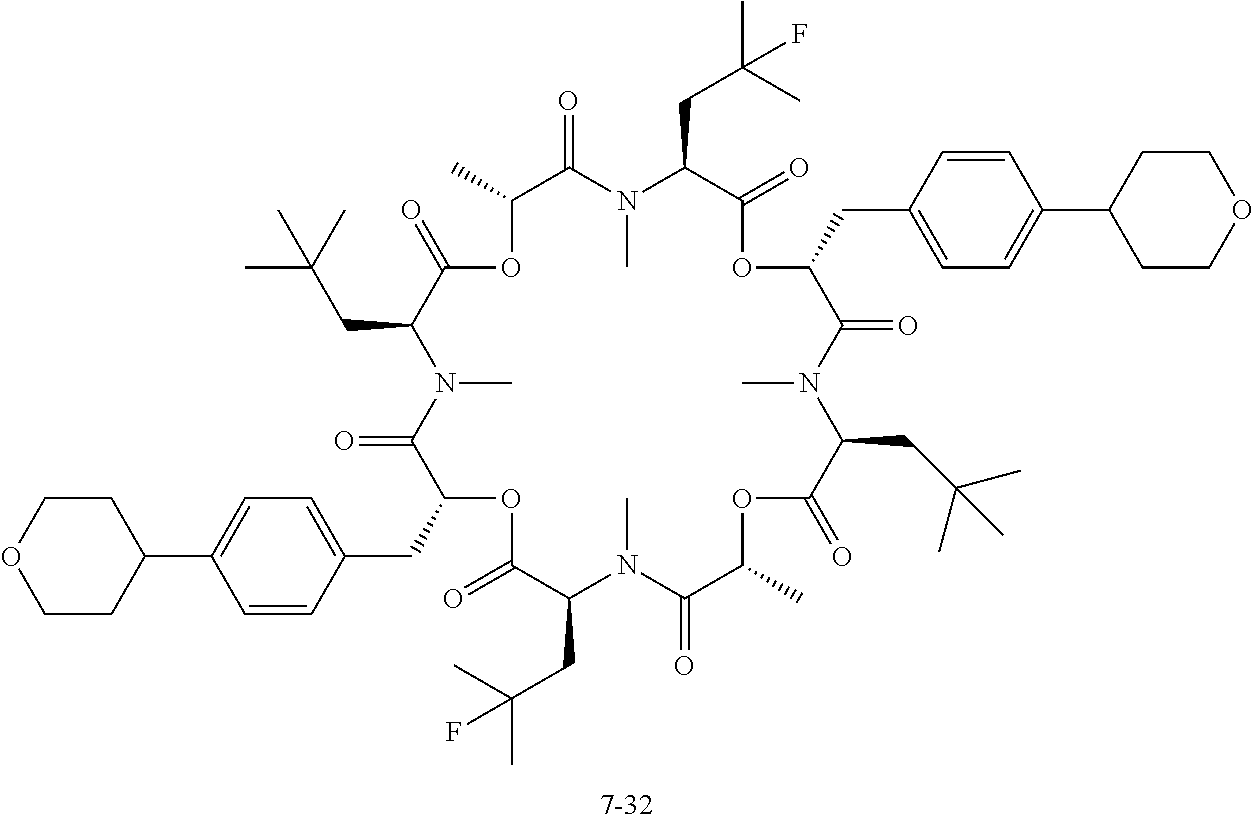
N1(C)C(=O)C(CC2=CC=C(C3CCOCC3)C=C2)OC(=O)C(CC(C)(C)F)N(C)C(=O)C(C)OC(=O)C(CC(C)(C)C)N(C)C(=O)C(CC2=CC=C(C3CCOCC3)C=C2)OC(=O)C(CC(C)(C)F)N(C)C(=O)C(C)OC(=O)C1CC(C)(C)C
